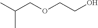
O(CCO)CC(C)C
